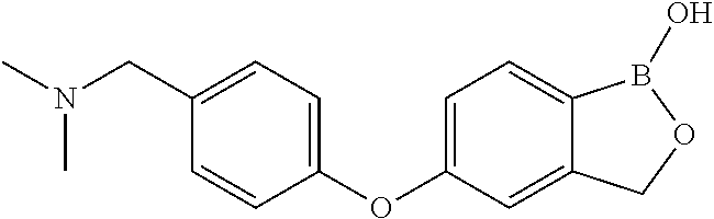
C1=C(CN(C)C)C=CC(OC2=CC=C3C(=C2)COB3O)=C1
